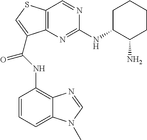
C1=CC=C2C(=C1NC(=O)C1=CSC3=C1N=C(NC1C(N)CCCC1)N=C3)N=CN2C
